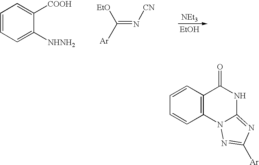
[NEt3].[EtOH].C1=CC=C([NHNH2])C([COOH])=C1.C(=N[CN])([EtO])[Ar].C1=CC2=C(C=C1)N1C(=NC([Ar])=N1)NC2=O
